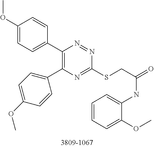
C1(OC)=CC=C(C2=C(C3=CC=C(OC)C=C3)N=C(SCC(=O)NC3=CC=CC=C3OC)N=N2)C=C1
